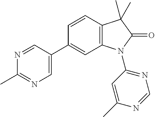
C12=C(C=CC(C3=CN=C(C)N=C3)=C1)C(C)(C)C(=O)N2C1=NC=NC(C)=C1
